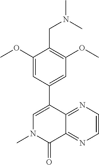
N1(C)C(=O)C2=NC=CN=C2C(C2=CC(OC)=C(CN(C)C)C(OC)=C2)=C1
